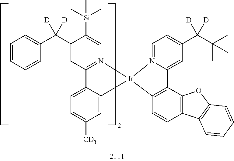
C1(C(C2=CC=CC=C2)([D])[D])=CC2=N(C=C1[Si](C)(C)C)[Ir]1(C3=CC([CD3])=CC=C23)N2=CC=C(C(C(C)(C)C)([D])[D])C=C2C2=C1C=CC1=C2OC2=C1C=CC=C2
